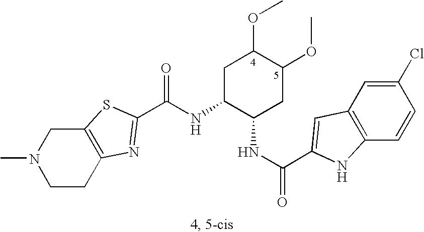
N(C1C(NC(=O)C2=CC3=C(C=CC(Cl)=C3)N2)CC(OC)C(OC)C1)C(=O)C1=NC2=C(CN(C)CC2)S1
